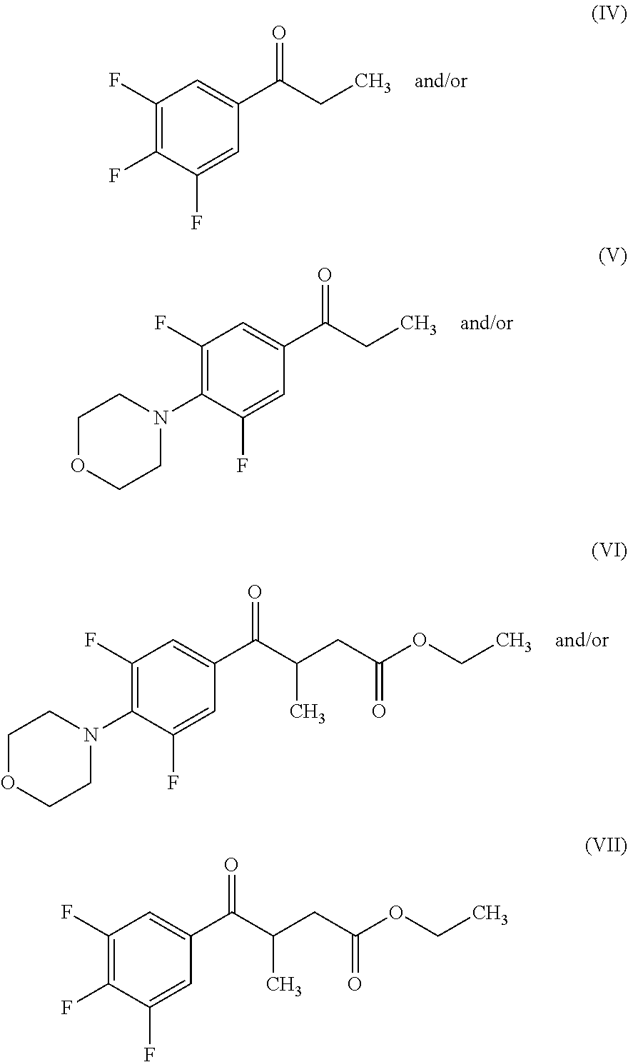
C1(F)=C(F)C(F)=CC(C(CC)=O)=C1.C1(F)=C(N2CCOCC2)C(F)=CC(C(CC)=O)=C1.C1(F)=C(N2CCOCC2)C(F)=CC(C(C(CC(OCC)=O)C)=O)=C1.C1(F)=C(F)C(F)=CC(C(C(CC(OCC)=O)C)=O)=C1
